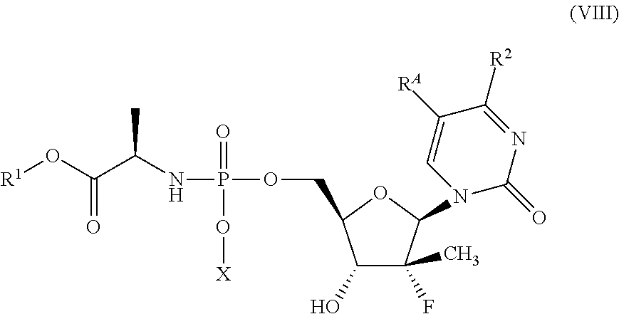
N(C(C(O[R1])=O)C)P(=O)(O[X])OCC1C(O)C(F)(C)C(N2C(=O)N=C([R2])C([RA])=C2)O1
